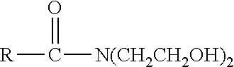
[R]C([N(CH2CH2OH)2])=O
